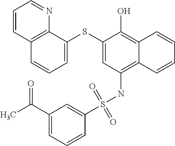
C12=C(NS(C3=CC(C(C)=O)=CC=C3)(=O)=O)C=C(SC3=CC=CC4=C3N=CC=C4)C(O)=C1C=CC=C2
